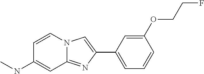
C1(OCCF)=CC(C2=CN3C(=N2)C=C(NC)C=C3)=CC=C1
